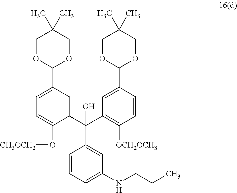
C1=CC=C(NCCC)C=C1C(C1=CC(C2OCC(C)(C)CO2)=CC=C1O[CH3OCH2])(C1=C([OCH2OCH3])C=CC(C2OCC(C)(C)CO2)=C1)O
